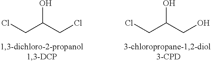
ClCC(CCl)O.ClCC(CO)O
